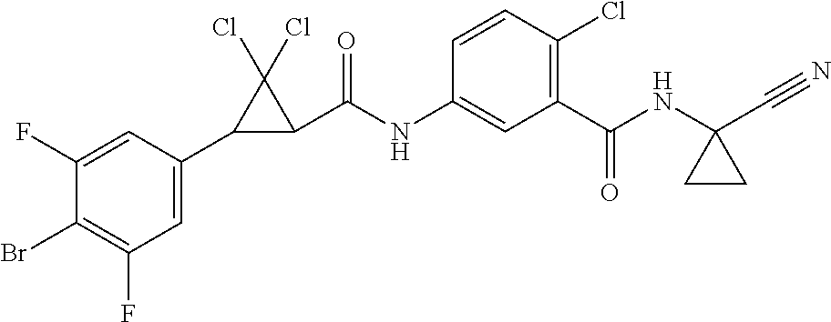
C1(C2C(C(NC3=CC(C(NC4(C#N)CC4)=O)=C(Cl)C=C3)=O)C2(Cl)Cl)=CC(F)=C(Br)C(F)=C1
